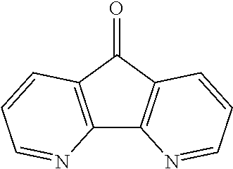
C12=C(C(=O)C3=C1N=CC=C3)C=CC=N2
